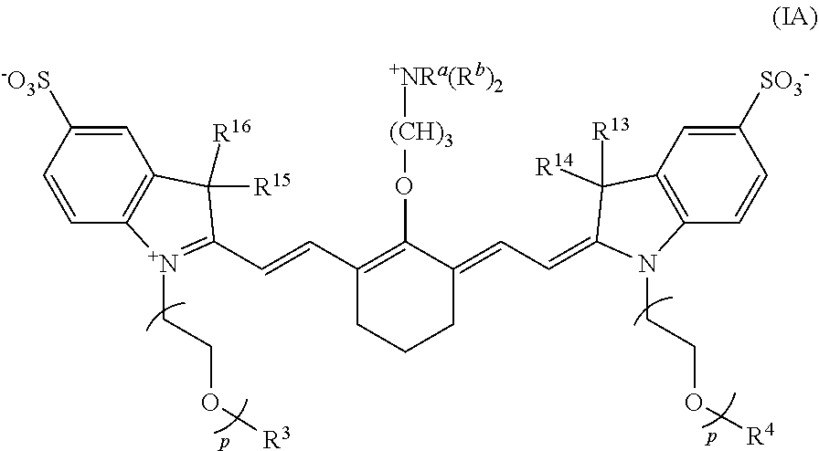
C1=C([-O3S])C=CC2=C1C([R15])([R16])C(C=CC1=C(O[(CH)3][+NRa(Rb)2])C(=CC=C3N(CCO[R4])C4=C(C3([R13])[R14])C=C([SO3-])C=C4)CCC1)=[N+]2CCO[R3]
